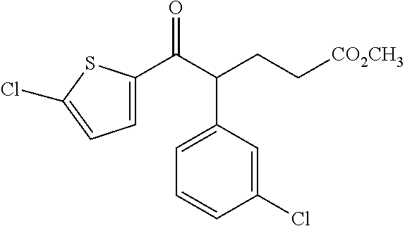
C(C(C1=CC=CC(Cl)=C1)CC[CO2CH3])(=O)C1=CC=C(Cl)S1
